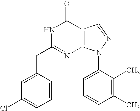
C12=C(N(C3=CC=CC(C)=C3C)N=C1)N=C(CC1=CC(Cl)=CC=C1)NC2=O
